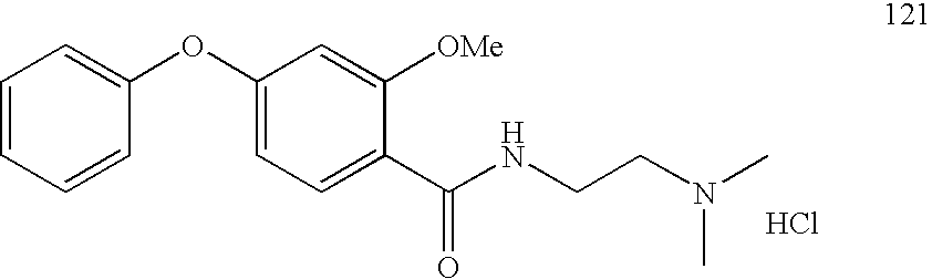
C1=CC=CC(OC2=CC=C(C(NCCN(C)C)=O)C([OMe])=C2)=C1.Cl
